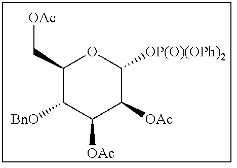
C1(C[OAc])C([BnO])C([OAc])C([OAc])C([OP(O)(OPh)2])O1
